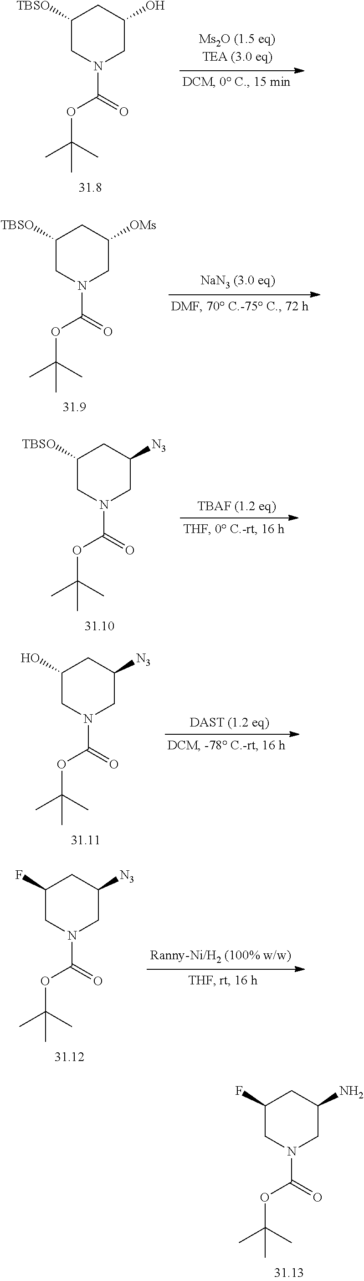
C1([TBSO])CN(C(=O)OC(C)(C)C)CC(O)C1.C1([TBSO])CN(C(=O)OC(C)(C)C)CC([OMs])C1.C1([TBSO])CN(C(=O)OC(C)(C)C)CC([N3])C1.C1(O)CN(C(=O)OC(C)(C)C)CC([N3])C1.C1(F)CN(C(=O)OC(C)(C)C)CC([N3])C1.C1(F)CN(C(=O)OC(C)(C)C)CC(N)C1
